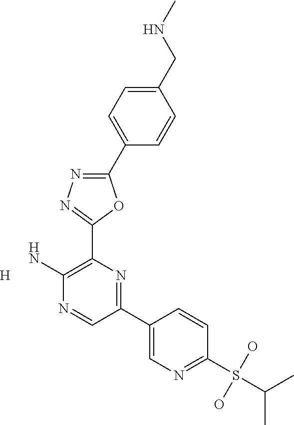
NC1=C(C2=NN=C(C3=CC=C(CNC)C=C3)O2)N=C(C2=CN=C(S(O)(O)C(C)C)C=C2)C=N1.[H]
